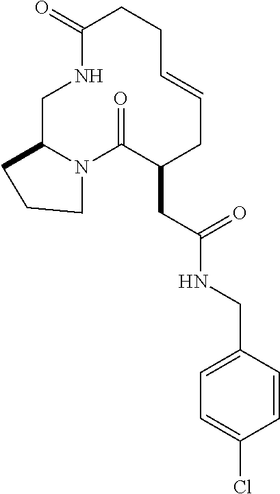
C1C2N(C(=O)C(CC(=O)NCC3=CC=C(Cl)C=C3)CC=CCCC(=O)N1)CCC2
